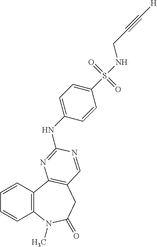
C1=CC2=C(C=C1)C1=C(CC(=O)N2C)C=NC(NC2=CC=C(S(=O)(=O)NCC#C[H])C=C2)=N1
